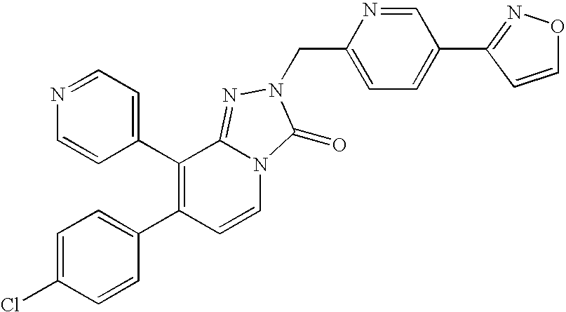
C1=CC(C2=C(C3=CC=C(Cl)C=C3)C=CN3C2=NN(CC2=CC=C(C4=NOC=C4)C=N2)C3=O)=CC=N1
